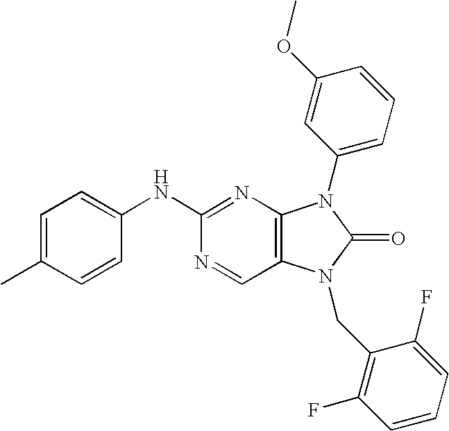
C1(NC2=NC3=C(C=N2)N(CC2=C(F)C=CC=C2F)C(=O)N3C2=CC=CC(OC)=C2)=CC=C(C)C=C1
